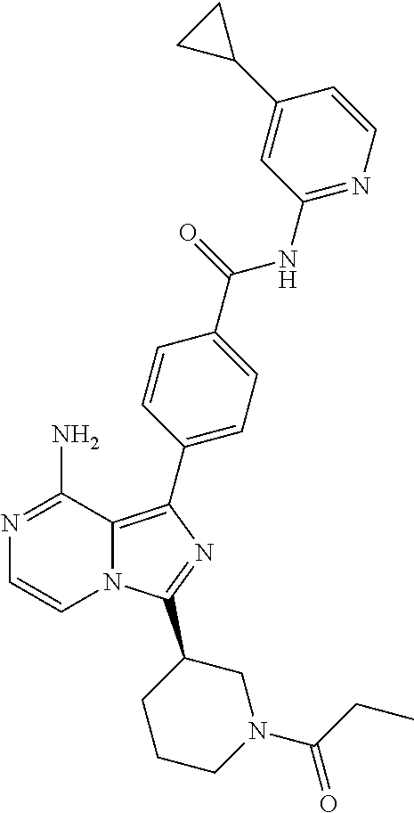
N1=C(N)C2=C(C3=CC=C(C(=O)NC4=NC=CC(C5CC5)=C4)C=C3)N=C(C3CCCN(C(=O)CC)C3)N2C=C1
